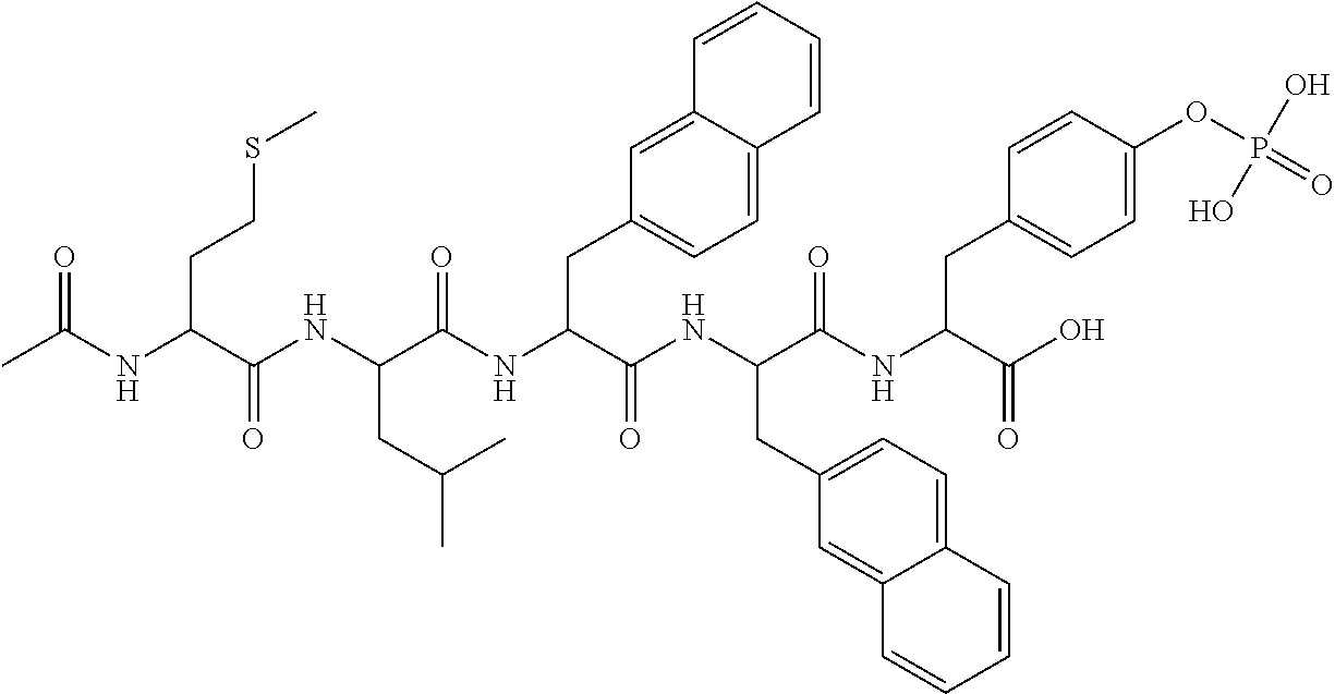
C(C)(C)CC(NC(C(NC(C)=O)CCSC)=O)C(NC(C(NC(C(NC(C(O)=O)CC1=CC=C(OP(=O)(O)O)C=C1)=O)CC1=CC=C2C(=C1)C=CC=C2)=O)CC1=CC=C2C(=C1)C=CC=C2)=O
